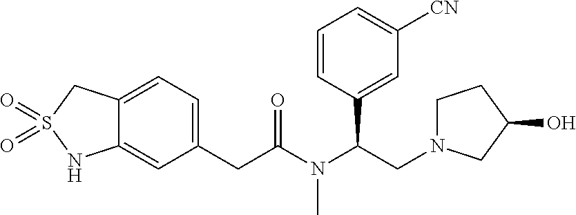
C12=CC(CC(=O)N(C(C3=CC([CN])=CC=C3)CN3CCC(O)C3)C)=CC=C1CS(=O)(=O)N2
